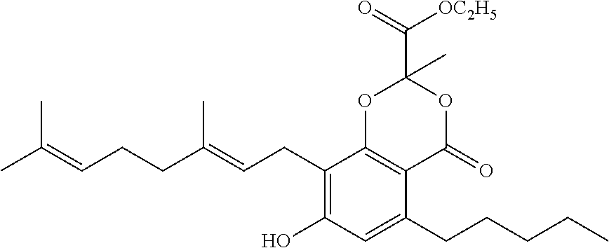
CC(=CCCC(=CCC1=C(O)C=C(CCCCC)C2=C1OC(C([OC2H5])=O)(C)OC2=O)C)C
